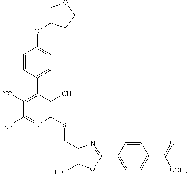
C1(SCC2=C(C)OC(C3=CC=C(C(=O)[OCH3])C=C3)=N2)=C([CN])C(C2=CC=C(OC3COCC3)C=C2)=C([NC])C(N)=N1
